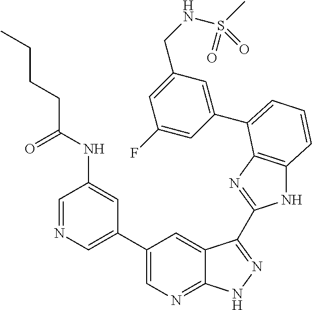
C1(C2=CN=C3C(=C2)C(C2=NC4=C(N2)C=CC=C4C2=CC(CNS(=O)(C)=O)=CC(F)=C2)=NN3)=CN=CC(NC(=O)CCCC)=C1
